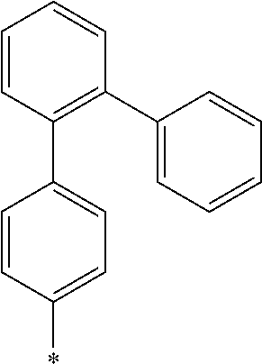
C1=C(*)C=CC(C2=C(C3=CC=CC=C3)C=CC=C2)=C1
